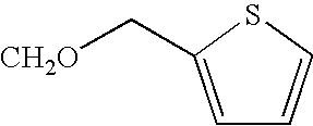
C([CH2O])C1=CC=CS1
